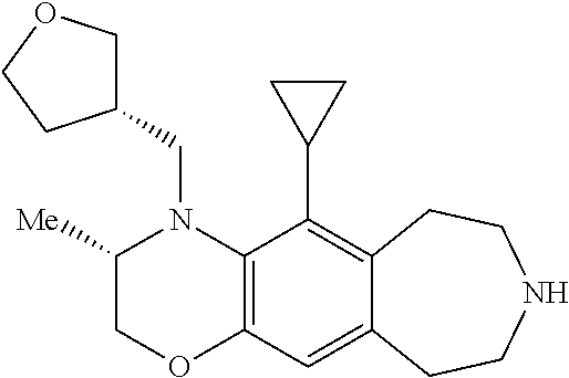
N1(CC2COCC2)C2=C(OCC1[Me])C=C1C(=C2C2CC2)CCNCC1
